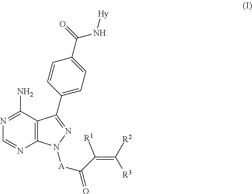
C12=C(C(N)=NC=N1)C(C1=CC=C(C(N[Hy])=O)C=C1)=NN2[A]C(=O)C(=C([R2])[R3])[R1]
